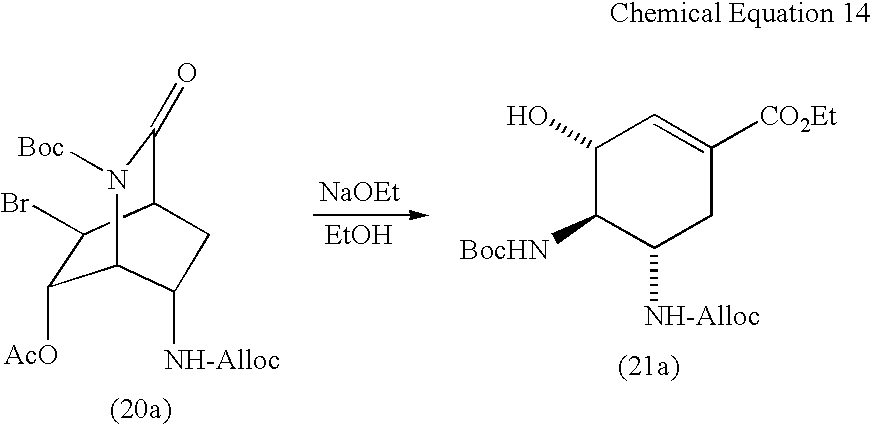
C1([AcO])C(Br)C2C(=O)N([Boc])C1C([NH-Alloc])C2.[NaOEt].[EtOH].C1(O)C([BocHN])C([NH-Alloc])CC([CO2Et])=C1
